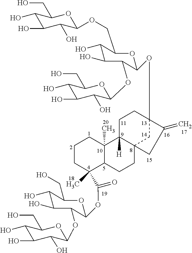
C1CCC(C)(C(OC2C(OC3C(O)C(O)C(O)C(CO)O3)C(O)C(O)C(CO)O2)=O)C2C1(C)C1([H])C3(CC2)CC(OC2C(OC4C(O)C(O)C(O)C(CO)O4)C(O)C(O)C(COC4C(O)C(O)C(O)C(CO)O4)O2)(CC1)C(=C)C3
